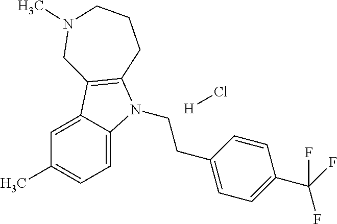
C1=C2C(=CC=C1C)N(CCC1=CC=C(C(F)(F)F)C=C1)C1=C2CN(C)CCC1.[H]Cl
